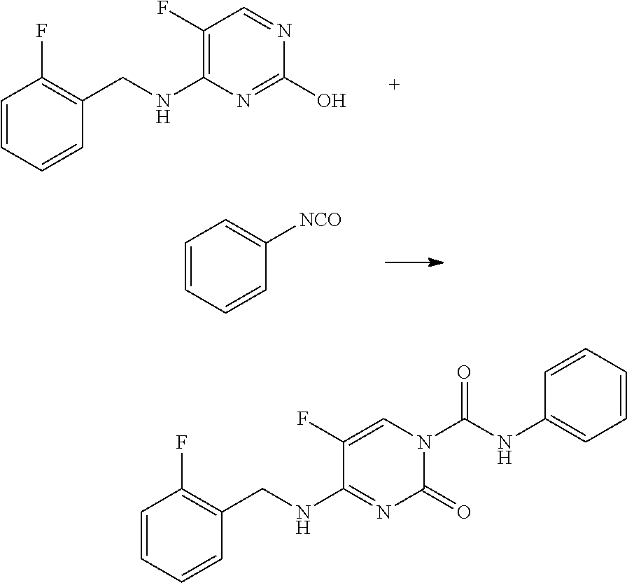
C1=CC=CC(CNC2=C(F)C=NC(O)=N2)=C1F.C1=CC=CC([NCO])=C1.C1=CC=CC(CNC2=NC(=O)N(C(NC3=CC=CC=C3)=O)C=C2F)=C1F
